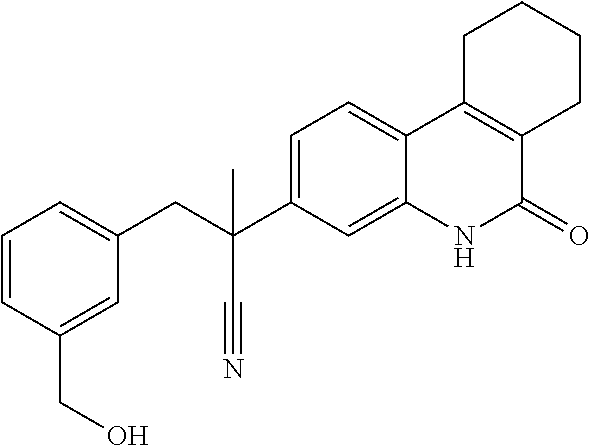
C1=CC(CO)=CC(CC(C2=CC=C3C(=C2)NC(=O)C2=C3CCCC2)(C#N)C)=C1
